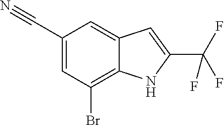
C(C1=CC(Br)=C2C(=C1)C=C(C(F)(F)F)N2)#N
